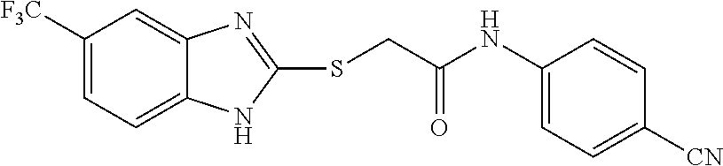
C1([F3C])=CC=C2C(=C1)N=C(SCC(NC1=CC=C([CN])C=C1)=O)N2
